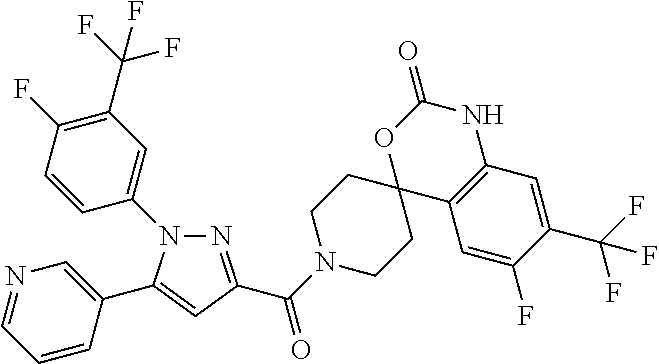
N1=C(C(=O)N2CCC3(CC2)C2=C(NC(=O)O3)C=C(C(F)(F)F)C(F)=C2)C=C(C2=CN=CC=C2)N1C1=CC(C(F)(F)F)=C(F)C=C1
